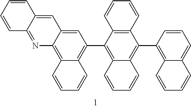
C1=C2C(=C3C(=C1C1=C4C(=C(C5=C6C(=CC=C5)C=CC=C6)C5=C1C=CC=C5)C=CC=C4)C=CC=C3)N=C1C(=C2)C=CC=C1
